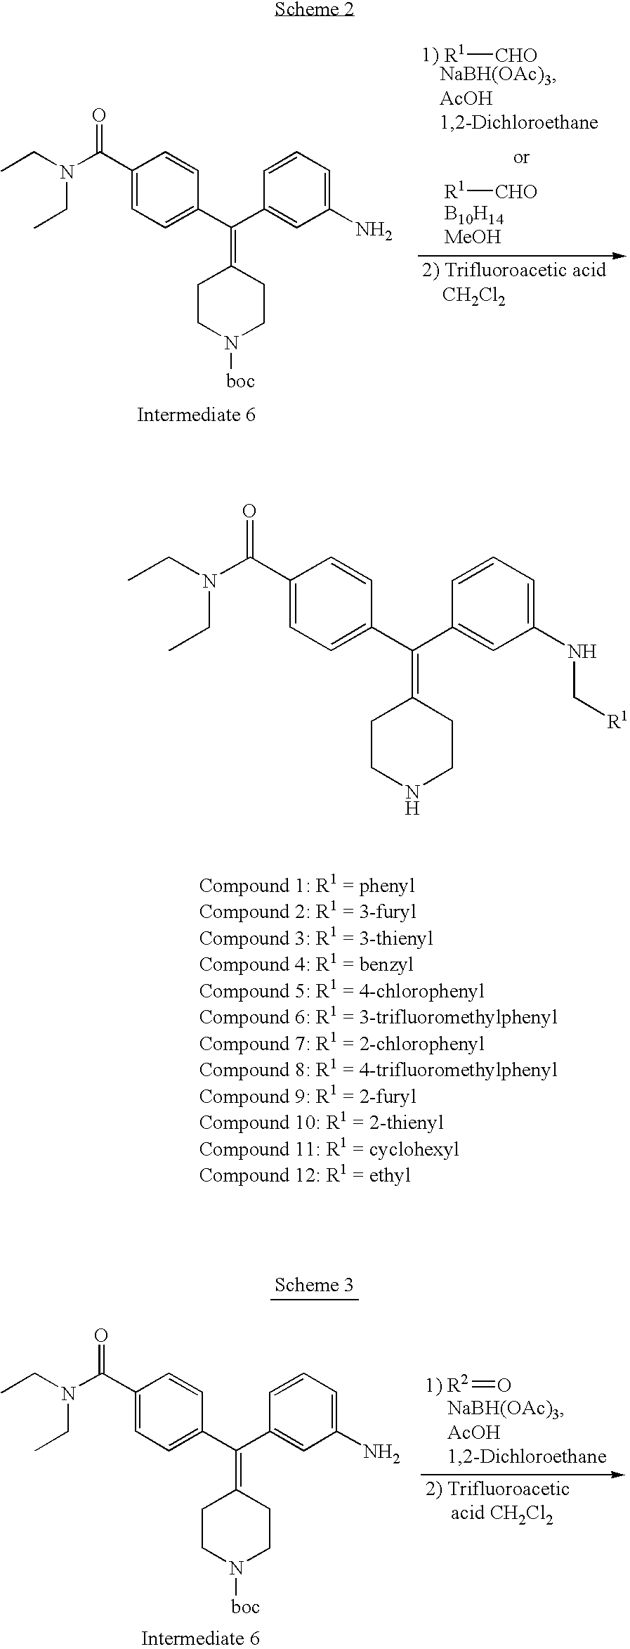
[R1][CHO].[R1][CHO].C1(C(N(CC)CC)=O)=CC=C(C(=C2CCN([boc])CC2)C2=CC(N)=CC=C2)C=C1.[1) R2]=O.C1(C(N(CC)CC)=O)=CC=C(C(=C2CCN([boc])CC2)C2=CC(N)=CC=C2)C=C1.C1(C(N(CC)CC)=O)=CC=C(C(=C2CCNCC2)C2=CC(NC[R1])=CC=C2)C=C1
